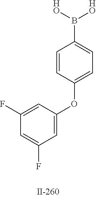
C1(F)=CC(OC2=CC=C(B([HO])[HO])C=C2)=CC(F)=C1
